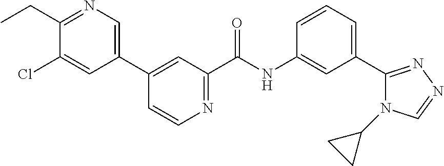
C1(C2=CN=C(CC)C(Cl)=C2)=CC(C(NC2=CC(C3=NN=CN3C3CC3)=CC=C2)=O)=NC=C1
